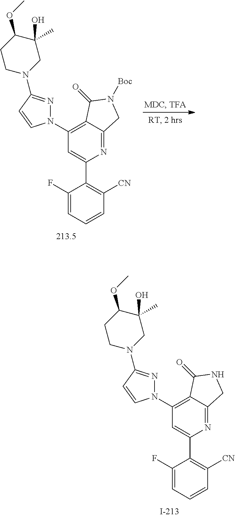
C1(F)=CC=CC([CN])=C1C1=CC(N2N=C(N3CC(O)(C)C(OC)CC3)C=C2)=C2C(=N1)CN([Boc])C2=O.C1(F)=CC=CC([CN])=C1C1=CC(N2N=C(N3CC(O)(C)C(OC)CC3)C=C2)=C2C(=N1)CNC2=O
